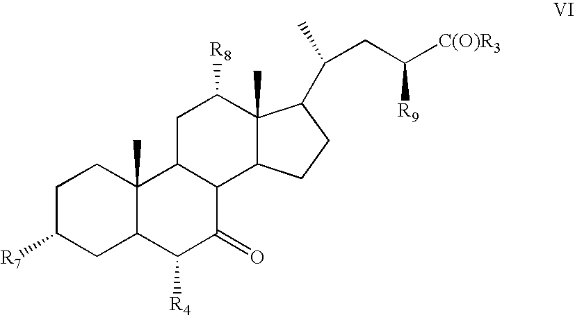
C1C([R7])CC2C(C)(C1)C1C(C(=O)C2[R4])C2C(C)(C([R8])C1)C(C(C)CC([C(O)R3])[R9])CC2
